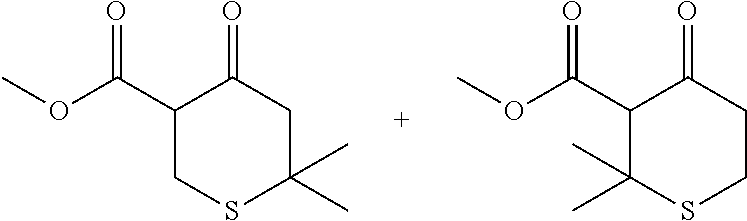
C1(C(OC)=O)CSC(C)(C)CC1=O.C1(C(OC)=O)C(C)(C)SCCC1=O
